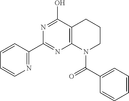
C1(C2=NC=CC=C2)=NC2=C(C(O)=N1)CCCN2C(=O)C1=CC=CC=C1
